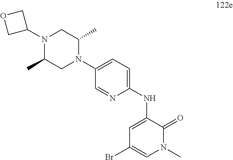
N1(C2COC2)C(C)CN(C2=CC=C(NC3=CC(Br)=CN(C)C3=O)N=C2)C(C)C1
